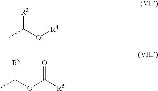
CC(O[R4])[R3].CC(OC([R5])=O)[R3]
